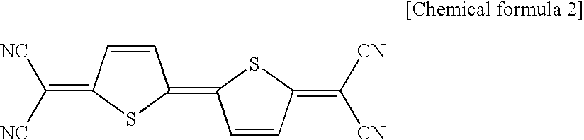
C1=CC(=C([NC])[NC])SC1=C1C=CC(=C([CN])[CN])S1
